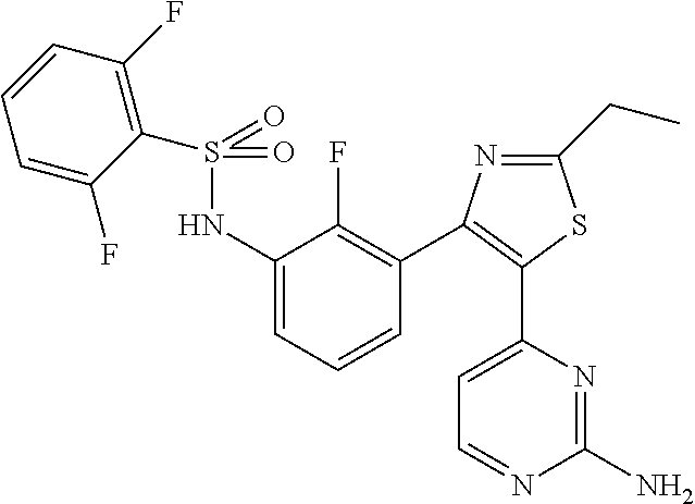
S(=O)(NC1=CC=CC(C2=C(C3=CC=NC(N)=N3)SC(CC)=N2)=C1F)(=O)C1=C(F)C=CC=C1F
